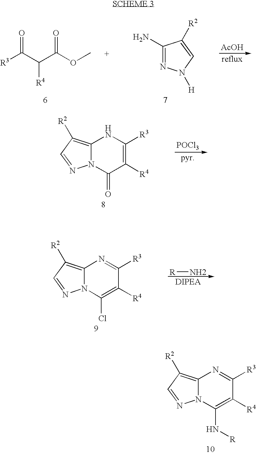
C(C(C(OC)=O)[R4])([R3])=O.C1(N)=NN([H])C=C1[R2].[AcOH].C12=C([R2])C=NN1C(=O)C([R4])=C([R3])N2.[POCl3].C12=C([R2])C=NN1C(Cl)=C([R4])C([R3])=N2.[R]N.C12=C([R2])C=NN1C(N[R])=C([R4])C([R3])=N2
